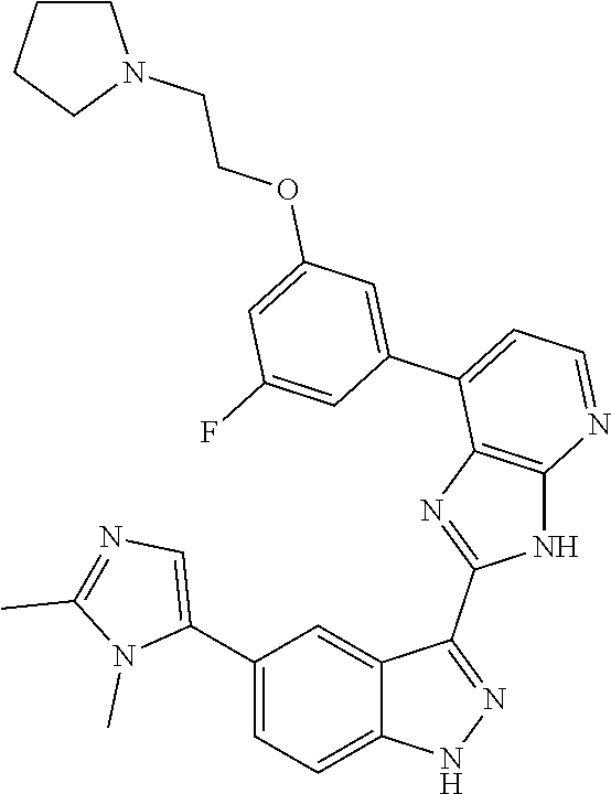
C1(C2=CC=C3C(=C2)C(C2=NC4=C(N2)N=CC=C4C2=CC(OCCN4CCCC4)=CC(F)=C2)=NN3)=CN=C(C)N1C
